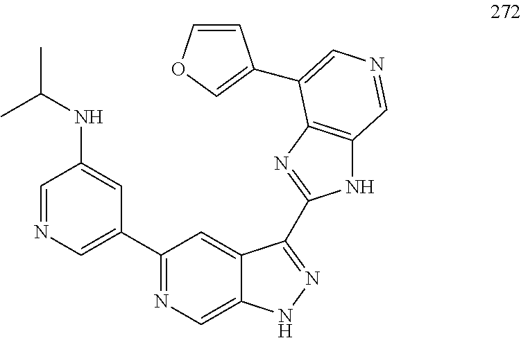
C1(NC(C)C)=CC(C2=NC=C3C(=C2)C(C2=NC4=C(N2)C=NC=C4C2=COC=C2)=NN3)=CN=C1
